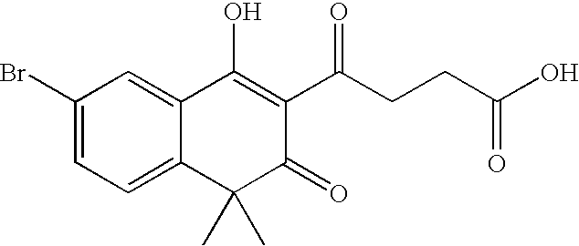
C1=C2C(=CC=C1Br)C(C)(C)C(=O)C(C(CCC(O)=O)=O)=C2O
